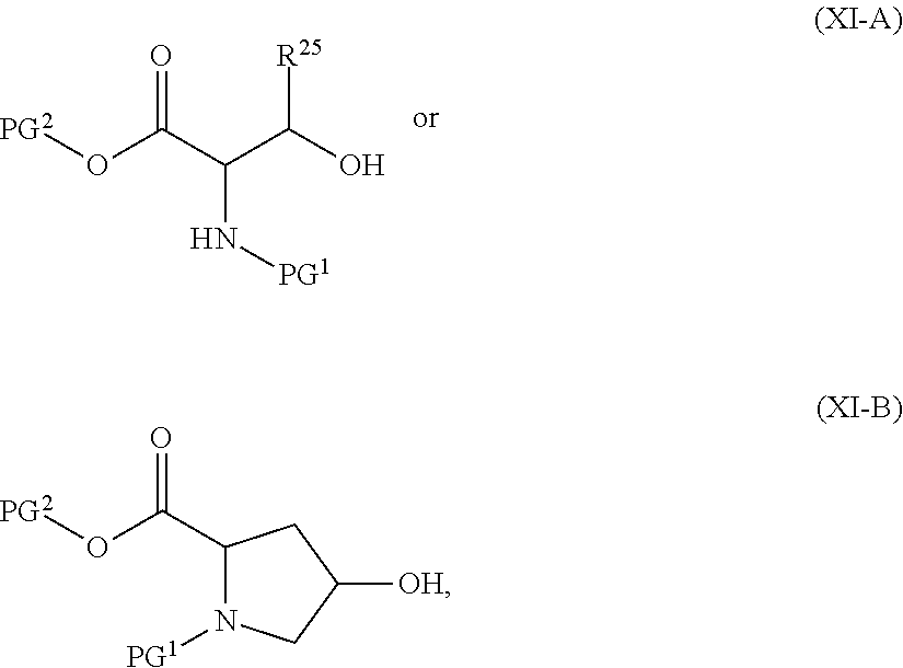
O(C(C(C(O)[R25])N[PG1])=O)[PG2].C1(C(O[PG2])=O)N([PG1])CC([OH])C1
